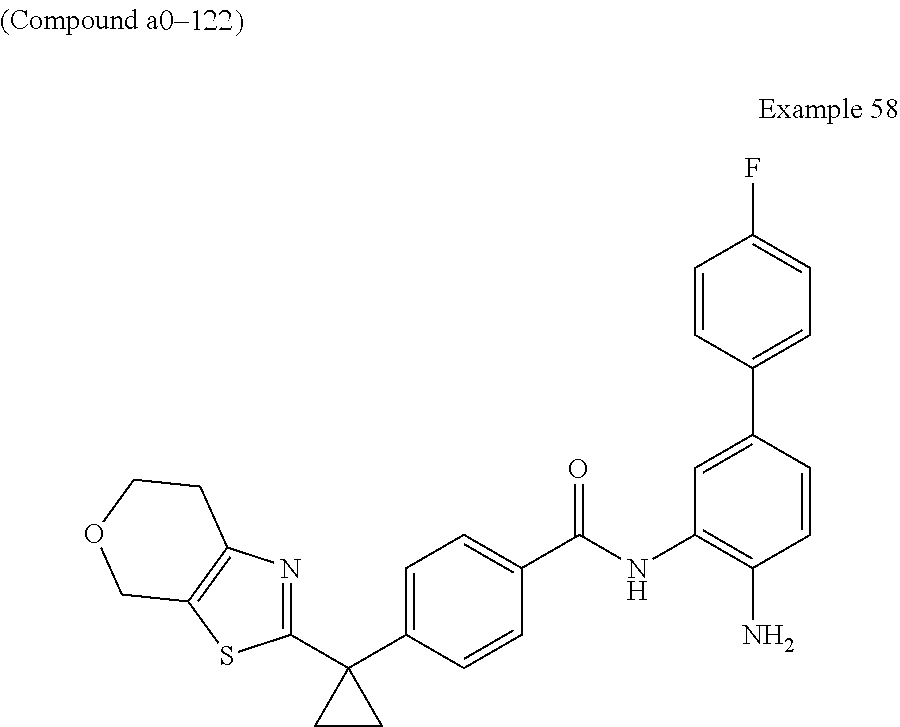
C1=CC(C2=CC=C(F)C=C2)=CC(NC(C2=CC=C(C3(C4=NC5=C(S4)COCC5)CC3)C=C2)=O)=C1N
